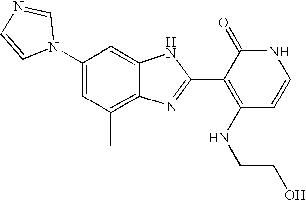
C1(C)=C2C(=CC(N3C=NC=C3)=C1)NC(C1=C(NCCO)C=CNC1=O)=N2
